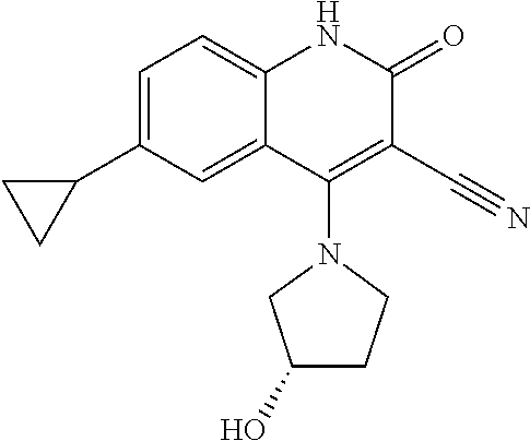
C1=C(C2CC2)C=C2C(=C1)NC(=O)C(C#N)=C2N1CC(O)CC1
